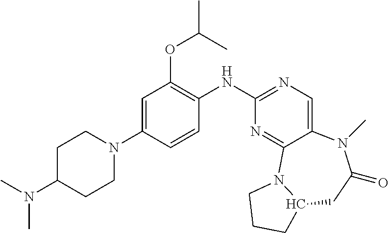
C12=CN=C(NC3=C(OC(C)C)C=C(N4CCC(N(C)C)CC4)C=C3)N=C1N1C(CC(=O)N2C)CCC1
